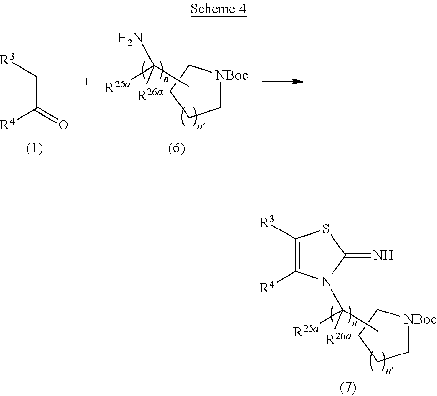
C(C(=O)[R4])[R3].[NBoc]1CCCC1.CC([R25a])([R26a])N.[NBoc]1CCCC1.CC([R25a])([R26a])N1C([R4])=C([R3])SC1=N
